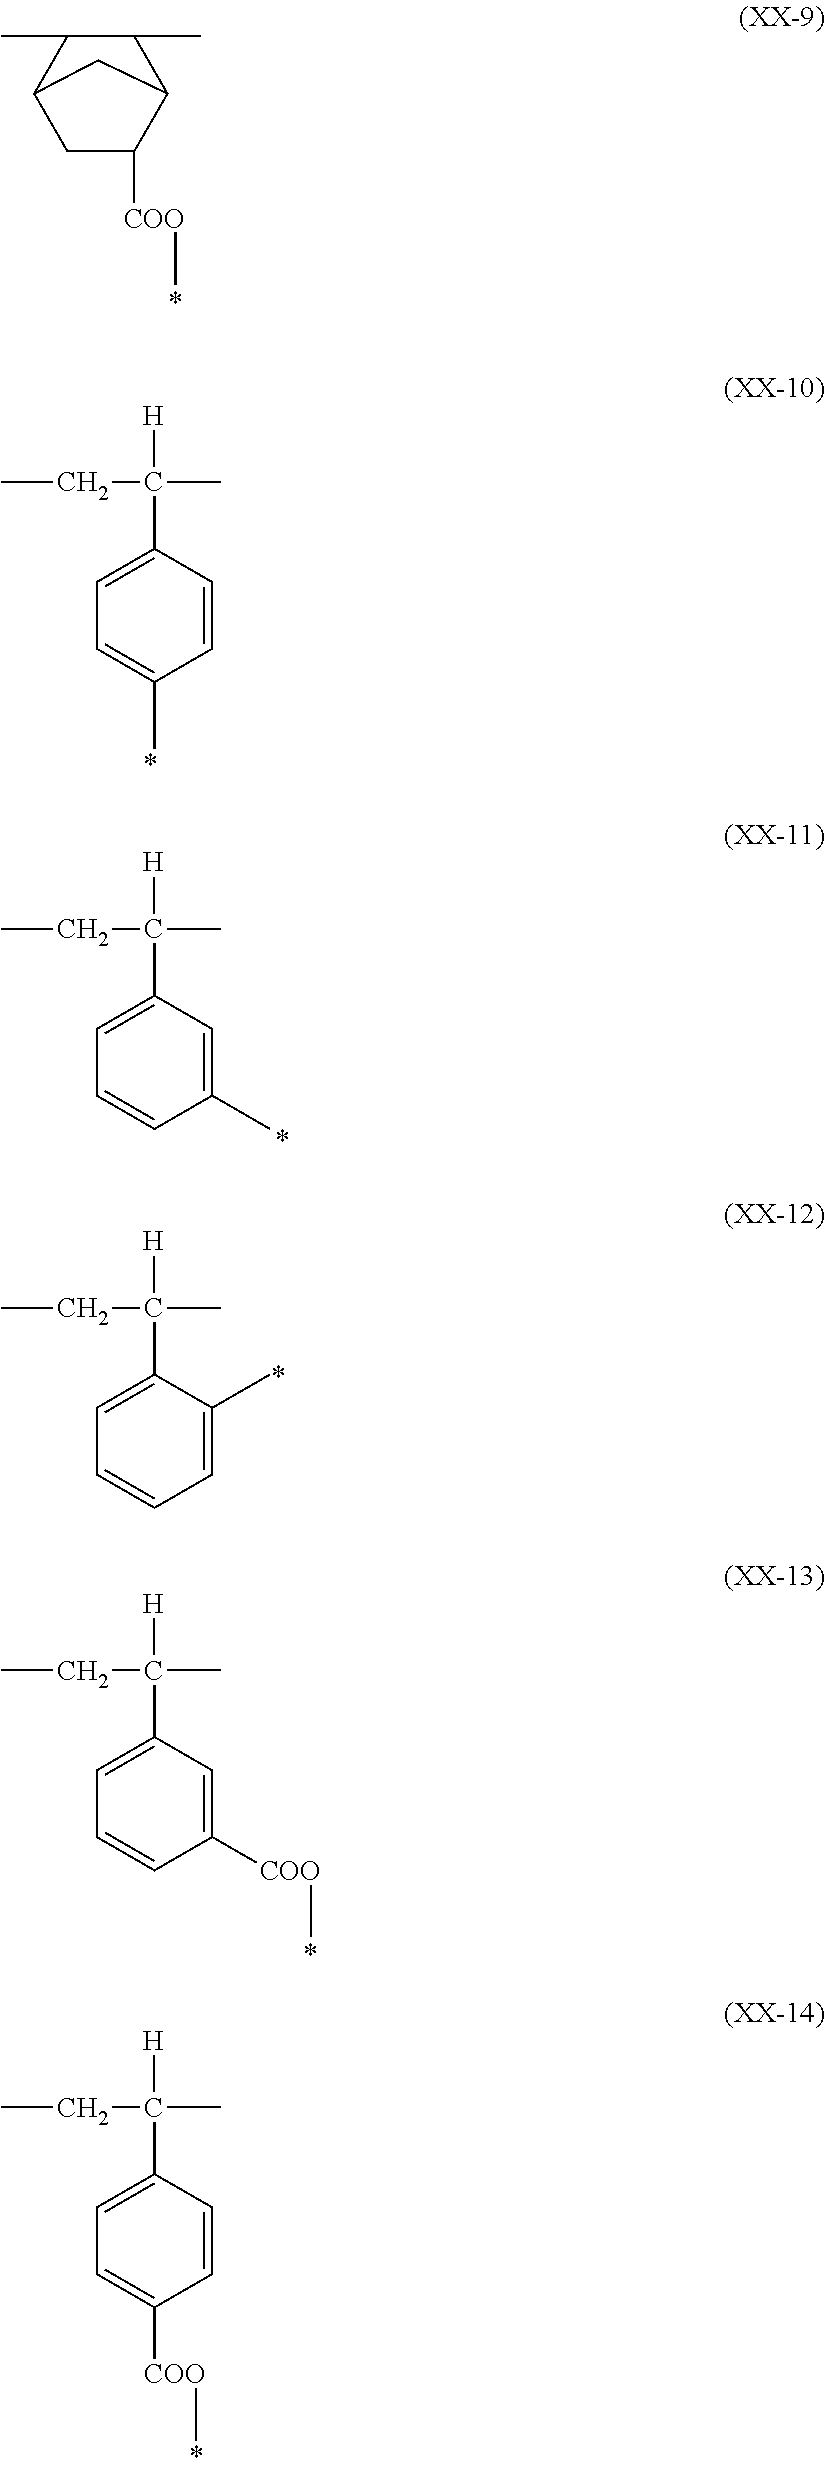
C1(C)C(C)C2CC([COO]C)C1C2.CCC(C)([H])C1=CC=C(C)C=C1.CCC(C)([H])C1=CC=CC(C)=C1.CCC(C)([H])C1=CC=CC=C1C.CCC(C)([H])C1=CC=CC([COO]C)=C1.CCC(C)([H])C1=CC=C([COO]C)C=C1
